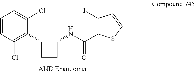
C1=CC(Cl)=C(C2CCC2NC(C2=C(I)C=CS2)=O)C(Cl)=C1
